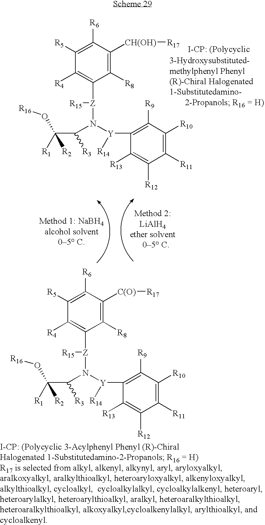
C1([R8])=C([CH(OH)][R17])C([R6])=C([R5])C([R4])=C1[Z]([R15])N([Y](C1=C([R9])C([R10])=C([R11])C([R12])=C1[R13])[R14])C(C([R1])(O[R16])[R2])[R3].C1([R8])=C([C(O)][R17])C([R6])=C([R5])C([R4])=C1[Z]([R15])N([Y](C1=C([R9])C([R10])=C([R11])C([R12])=C1[R13])[R14])C(C([R1])(O[R16])[R2])[R3]
